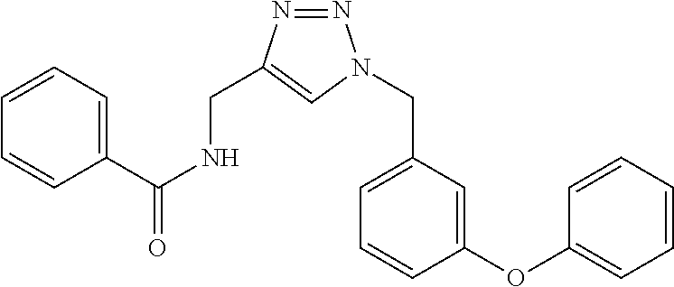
C1=C(OC2=CC=CC=C2)C=CC=C1CN1N=NC(CNC(=O)C2=CC=CC=C2)=C1
